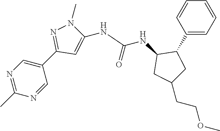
C1(C)=NC=C(C2=NN(C)C(NC(NC3CC(CCOC)CC3C3=CC=CC=C3)=O)=C2)C=N1
